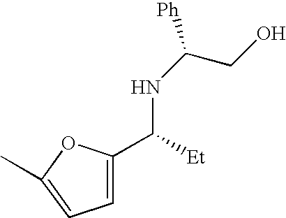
C1=C(C([Et])NC([Ph])CO)OC(C)=C1
